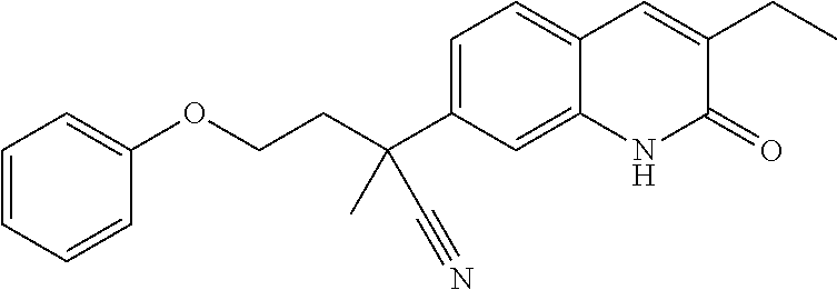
C(COC1=CC=CC=C1)C(C1=CC=C2C(=C1)NC(=O)C(CC)=C2)(C)C#N
